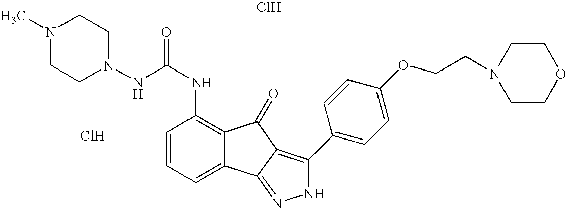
C1=CC=C2C(=C1NC(=O)NN1CCN(C)CC1)C(=O)C1=C(C3=CC=C(OCCN4CCOCC4)C=C3)NN=C21.Cl.Cl
